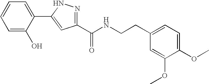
C1=C(O)C(C2=CC(C(NCCC3=CC=C(OC)C(OC)=C3)=O)=NN2)=CC=C1
